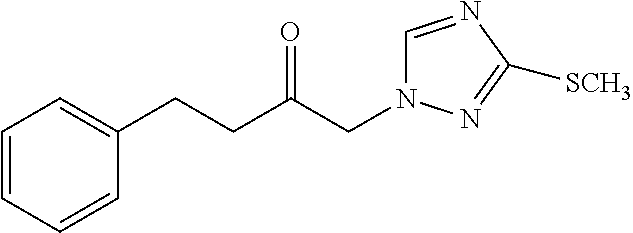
C1=CC=CC(CCC(CN2C=NC([SCH3])=N2)=O)=C1
